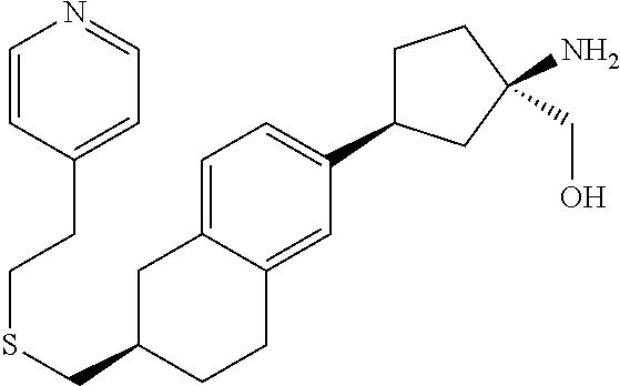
C1=C2C(=CC(C3CCC(CO)(N)C3)=C1)CCC(CSCCC1=CC=NC=C1)C2
